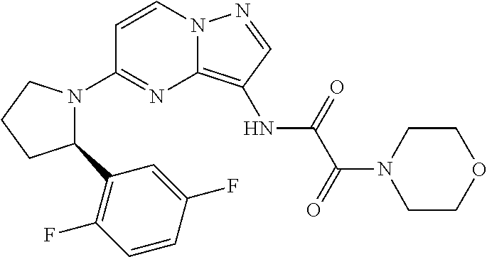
C1=CN2C(=C(NC(C(=O)N3CCOCC3)=O)C=N2)N=C1N1C(C2=C(F)C=CC(F)=C2)CCC1
